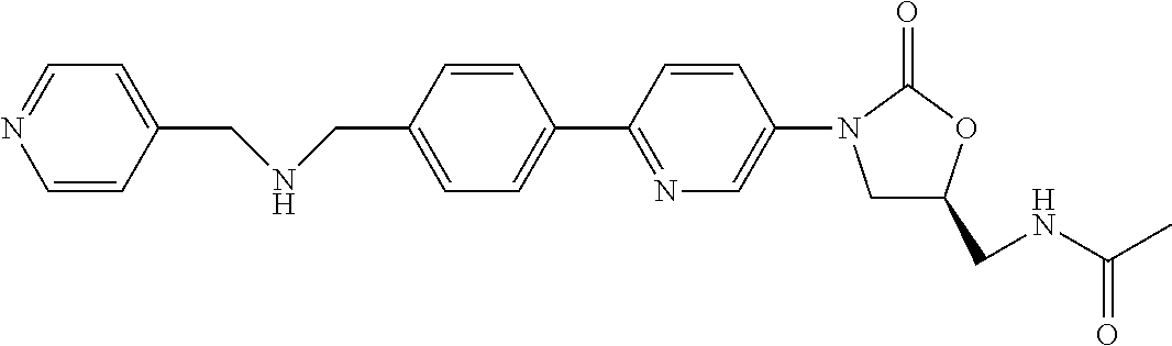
C1=C(CNCC2=CC=NC=C2)C=CC(C2=NC=C(N3CC(CNC(C)=O)OC3=O)C=C2)=C1
